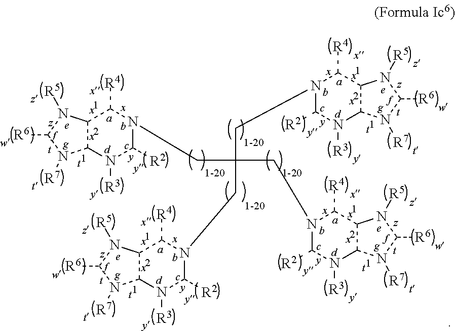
C12C(N([R3])C([R2])N(CC(CN3C([R2])N([R3])C4C(C3[R4])N([R5])C([R6])N4[R7])(CN3C([R2])N([R3])C4C(C3[R4])N([R5])C([R6])N4[R7])CN3C([R2])N([R3])C4C(C3[R4])N([R5])C([R6])N4[R7])C1[R4])N([R7])C([R6])N2[R5]
